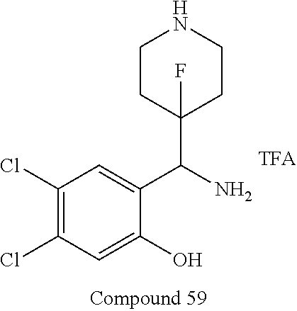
C1(Cl)=C(Cl)C=C(O)C(C(N)C2(F)CCNCC2)=C1
